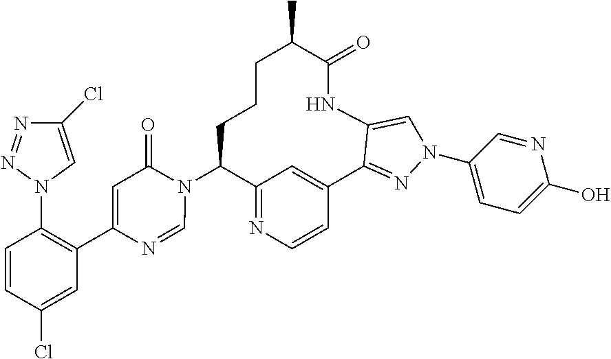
C12=NC=CC(=C1)C1=NN(C3=CC=C(O)N=C3)C=C1NC(=O)C(C)CCCC2N1C(=O)C=C(C2=C(N3C=C(Cl)N=N3)C=CC(Cl)=C2)N=C1
